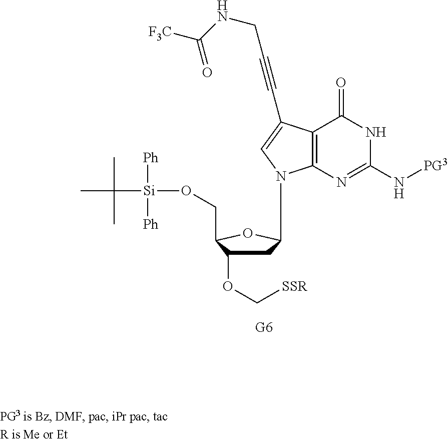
N1C(N[PG3])=NC2=C(C1=O)C(C#CCNC([F3C])=O)=CN2C1CC(OC[SSR])C(CO[Si]([Ph])([Ph])C(C)(C)C)O1
